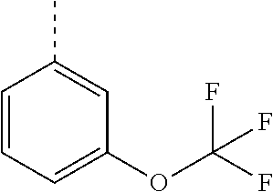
C1=CC=C(OC(F)(F)F)C=C1C
